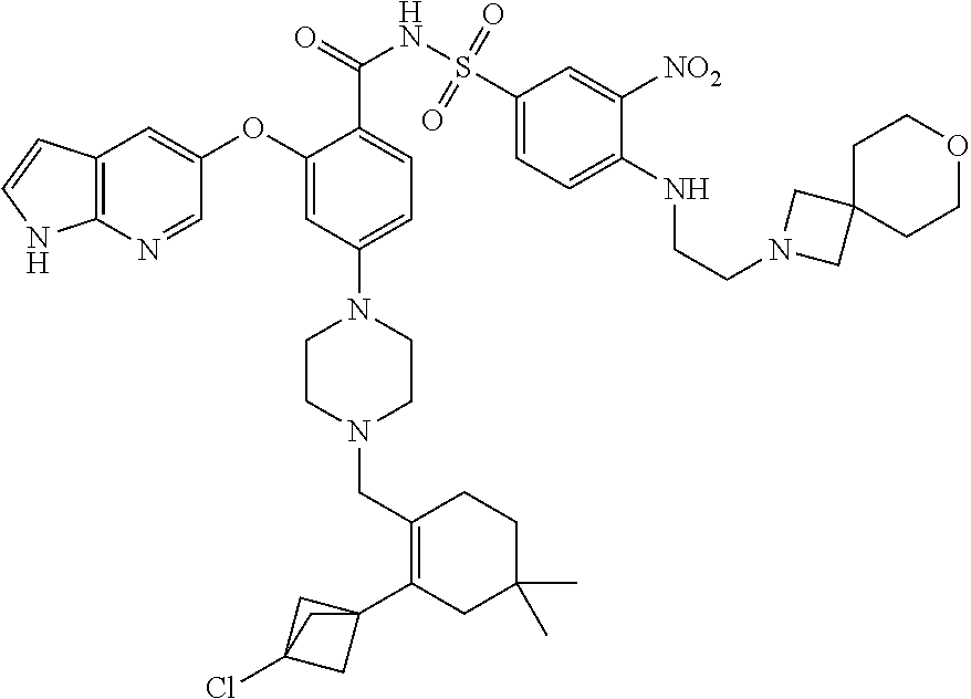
C1(C23CC(Cl)(C2)C3)=C(CN2CCN(C3=CC=C(C(=O)NS(C4=CC=C(NCCN5CC6(CCOCC6)C5)C([NO2])=C4)(=O)=O)C(OC4=CC5=C(N=C4)NC=C5)=C3)CC2)CCC(C)(C)C1
